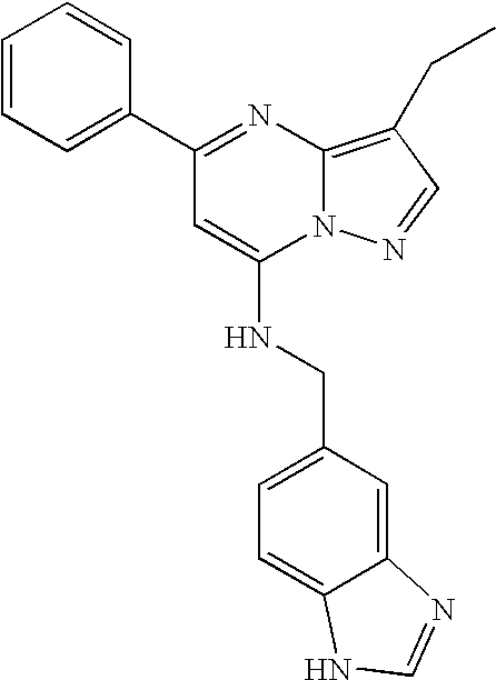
C1=CC=C(C2=NC3=C(CC)C=NN3C(NCC3=CC=C4C(=C3)N=CN4)=C2)C=C1
